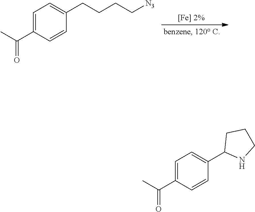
CC(C1=CC=C(CCCC[N3])C=C1)=O.CC(C1=CC=C(C2NCCC2)C=C1)=O
